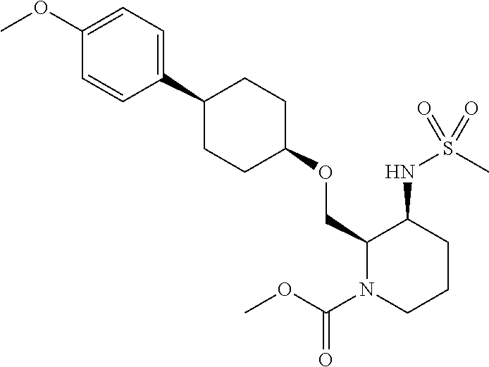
C1(C2CCC(OCC3N(C(OC)=O)CCCC3NS(C)(=O)=O)CC2)=CC=C(OC)C=C1
